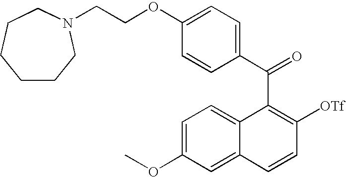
C(C1=C([OTf])C=CC2=CC(OC)=CC=C12)(C1=CC=C(OCCN2CCCCCC2)C=C1)=O
